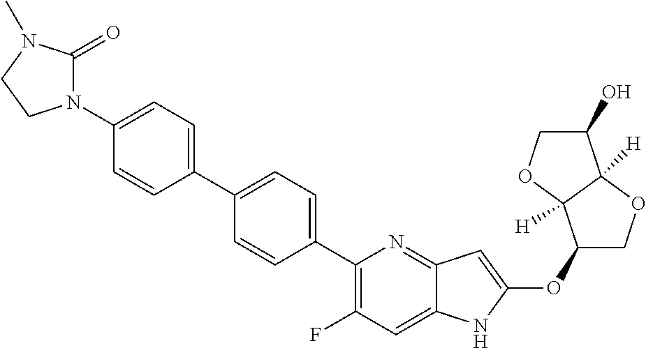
C1(OC2=CC3=NC(C4=CC=C(C5=CC=C(N6C(=O)N(C)CC6)C=C5)C=C4)=C(F)C=C3N2)COC2([H])C1([H])OCC2O
